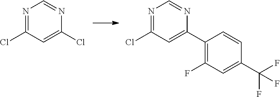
C1(C2=C(F)C=C(C(F)(F)F)C=C2)=CC(Cl)=NC=N1.C1(Cl)=CC(Cl)=NC=N1
